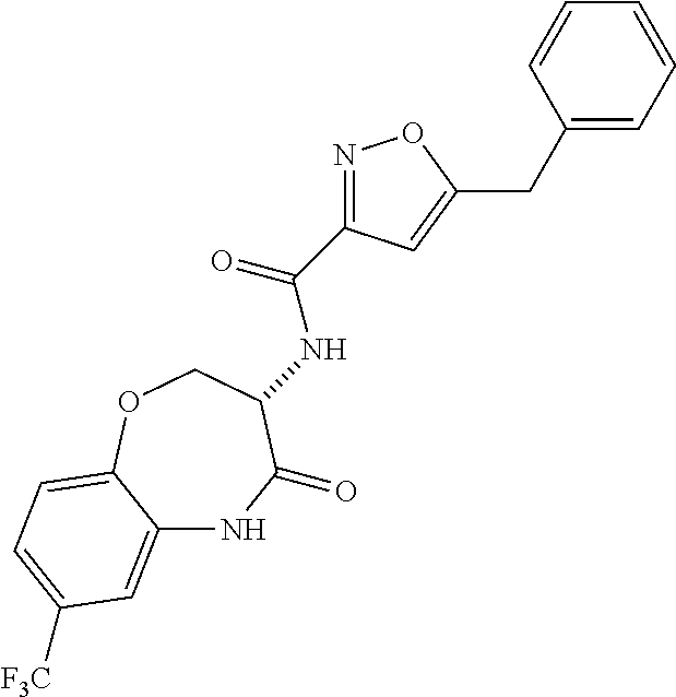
N(C(=O)C1=NOC(CC2=CC=CC=C2)=C1)C1C(=O)NC2=CC([F3C])=CC=C2OC1
